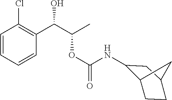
C1=CC=CC(C(C(C)OC(NC2C3CCC(C2)C3)=O)O)=C1Cl
